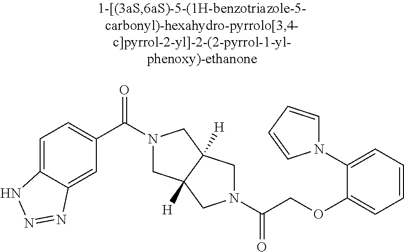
C1=C2C(=CC=C1C(=O)N1CC3([H])C([H])(C1)CN(C(=O)COC1=CC=CC=C1N1C=CC=C1)C3)NN=N2
